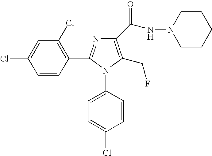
C1=C(N2C(CF)=C(C(NN3CCCCC3)=O)N=C2C2=C(Cl)C=C(Cl)C=C2)C=CC(Cl)=C1
